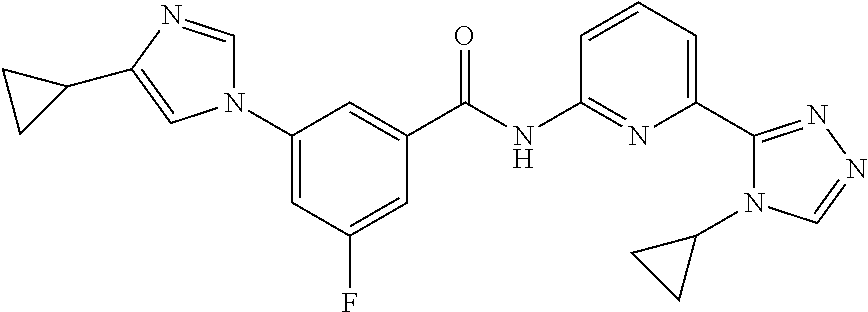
N1(C2=CC(F)=CC(C(=O)NC3=NC(C4=NN=CN4C4CC4)=CC=C3)=C2)C=NC(C2CC2)=C1
